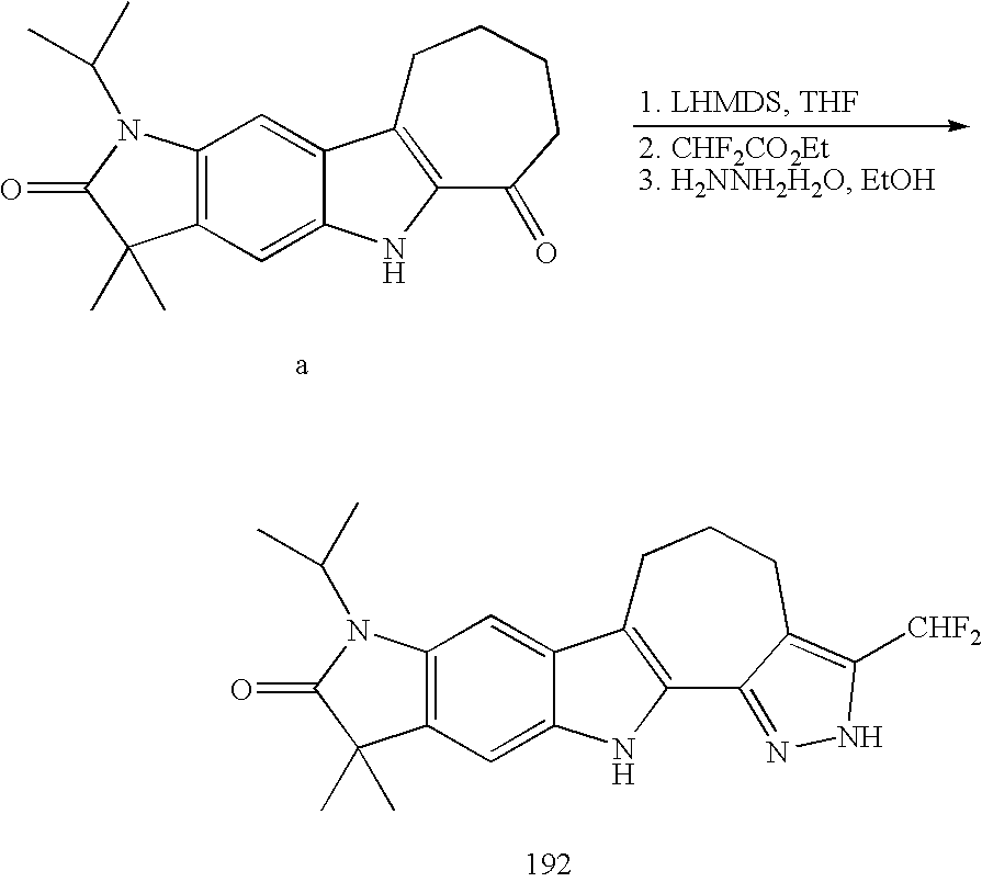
C12=C(C=C3C(=C1)C1=C(N3)C3=NNC([CHF2])=C3CCC1)C(C)(C)C(=O)N2C(C)C.C12=C(C=C3C(=C1)C1=C(N3)C(=O)CCCC1)C(C)(C)C(=O)N2C(C)C
